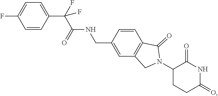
C1=CC(C(C(NCC2=CC3=C(C=C2)C(=O)N(C2CCC(=O)NC2=O)C3)=O)(F)F)=CC=C1F
